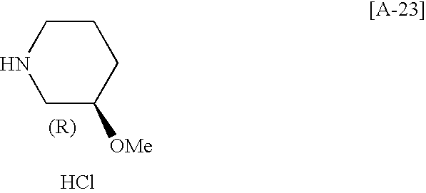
C1C([OMe])CCCN1.Cl
